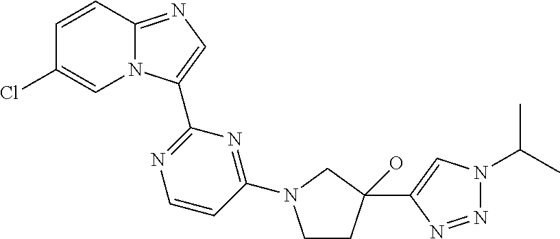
C12=NC=C(C3=NC=CC(N4CCC(C5=CN(C(C)C)N=N5)(O)C4)=N3)N1C=C(Cl)C=C2
